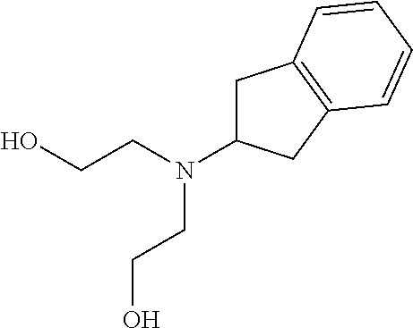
C(CN(CCO)C1CC2=C(C1)C=CC=C2)O
